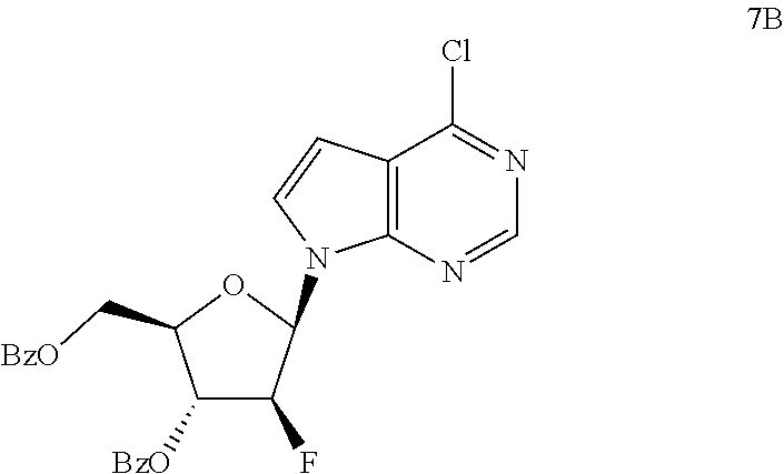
C12=C(N=CN=C1Cl)N(C1C(F)C([BzO])C(C[BzO])O1)C=C2
